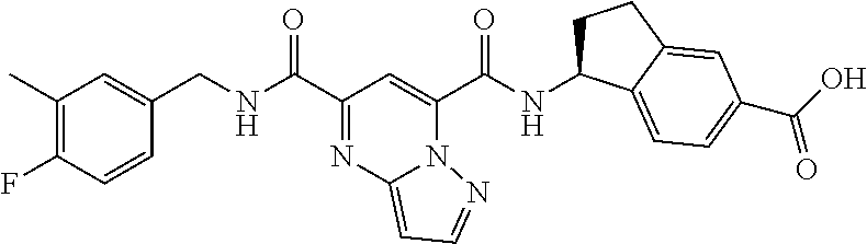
C1(C)=C(F)C=CC(CNC(C2=NC3=CC=NN3C(C(NC3CCC4=CC(C(=O)O)=CC=C34)=O)=C2)=O)=C1
